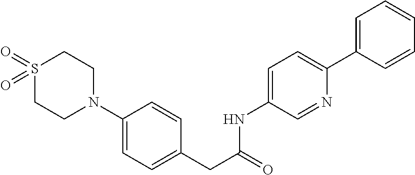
S1(=O)(=O)CCN(C2=CC=C(CC(=O)NC3=CC=C(C4=CC=CC=C4)N=C3)C=C2)CC1
